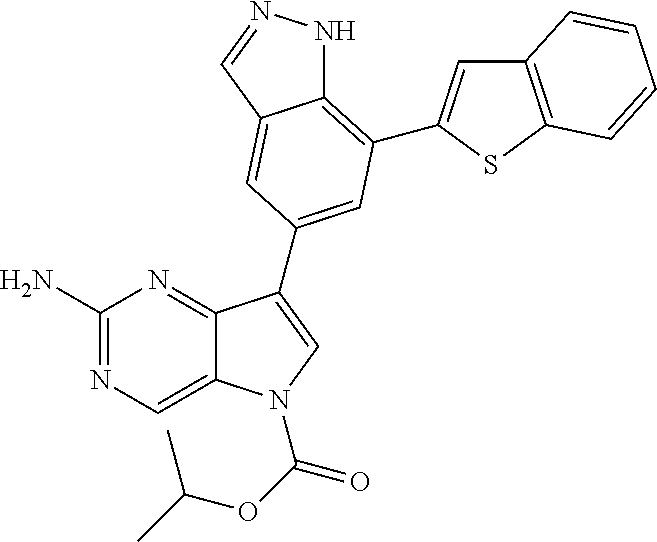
C1(N)=NC=C2C(=N1)C(C1=CC(C3=CC4=C(S3)C=CC=C4)=C3NN=CC3=C1)=CN2C(OC(C)C)=O
